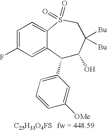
[C25H33O4FS].C1(C2=CC=CC([OMe])=C2)C(O)C([Bu])([Bu])CS(=O)(=O)C2=CC=C(F)C=C12
